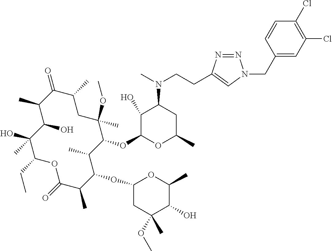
C1(O)C(OC2C(C)C(OC3CC(OC)(C)C(O)C(C)O3)C(C)C(=O)OC(CC)C(O)(C)C(O)C(C)C(=O)C(C)CC2(OC)C)OC(C)CC1N(C)CCC1=CN(CC2=CC(Cl)=C(Cl)C=C2)N=N1
